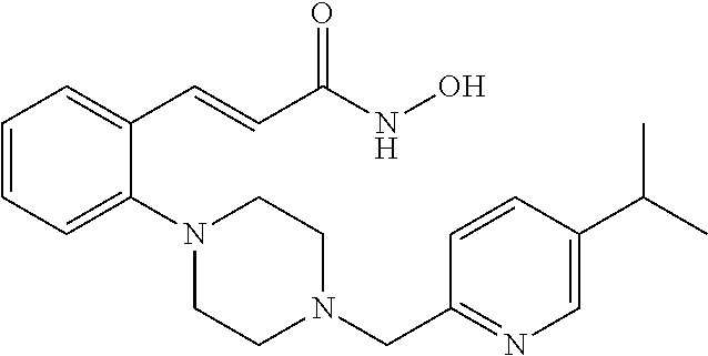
C1=CC=C(N2CCN(CC3=NC=C(C(C)C)C=C3)CC2)C(C=CC(NO)=O)=C1
